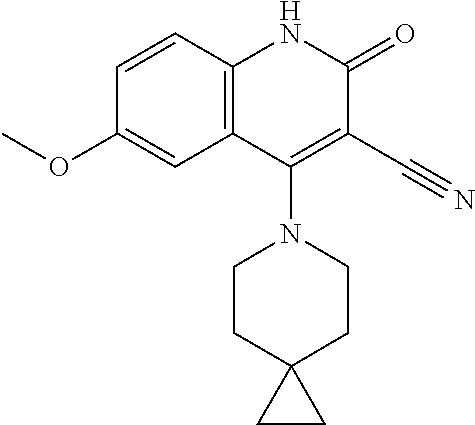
C1=CC2=C(C=C1OC)C(N1CCC3(CC1)CC3)=C(C#N)C(=O)N2
